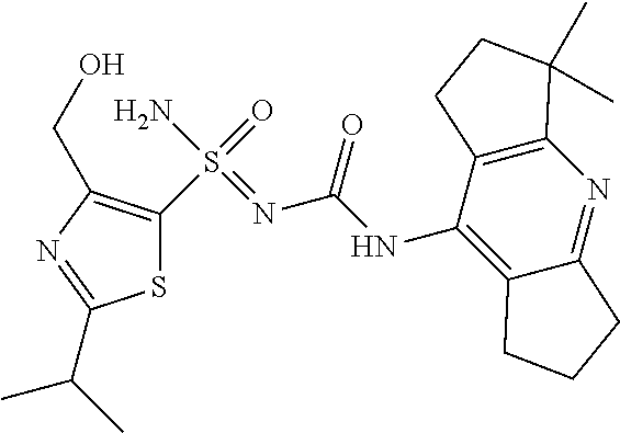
S(=O)(N)(=NC(NC1=C2C(=NC3=C1CCC3(C)C)CCC2)=O)C1=C(CO)N=C(C(C)C)S1
